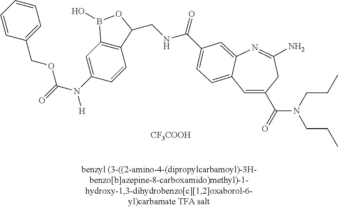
C1=CC=CC=C1COC(N(C1=CC2=C(C=C1)C(CNC(=O)C1=CC=C3C=C(C(=O)N(CCC)CCC)CC(N)=NC3=C1)OB2O)[H])=O.[CF3COOH]
